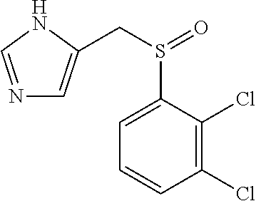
N1C=NC=C1CS(C1=CC=CC(Cl)=C1Cl)=O
